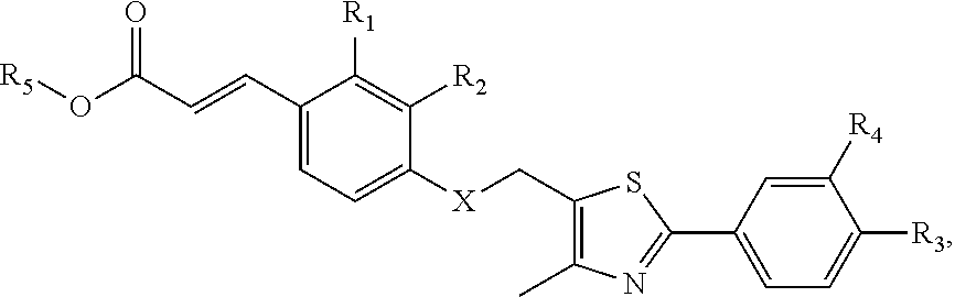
C1(C=CC(O[R5])=O)=CC=C([X]CC2=C(C)N=C(C3=CC=C([R3])C([R4])=C3)S2)C([R2])=C1[R1]
